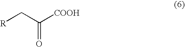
[R]CC([COOH])=O
